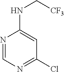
N1=CN=C(Cl)C=C1NC[CF3]
